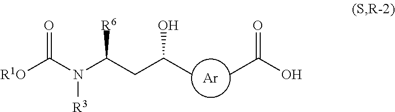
[Ar].[R1O]C(N(C(CC(C)O)[R6])[R3])=O.CC(O)=O
